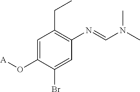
C1=C(O[A])C(Br)=CC(N=CN(C)C)=C1CC
